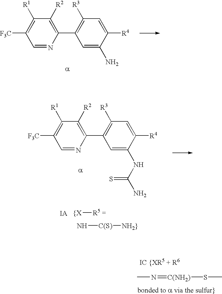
CN=[C(NH2)]SC.C1([R2])=C(C2=C([R3])C=C([R4])C(N)=C2)N=CC([F3C])=C1[R1].C1([R2])=C(C2=C([R3])C=C([R4])C(NC(N)=S)=C2)N=CC([F3C])=C1[R1].[{X][R5 =].N[C(S)][NH2}]
